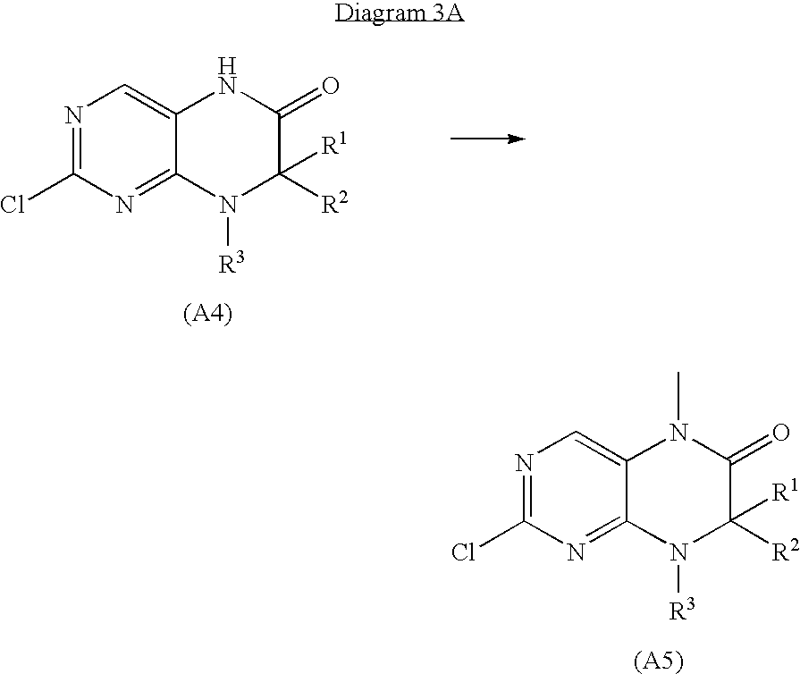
N1=C(Cl)N=C2C(=C1)NC(=O)C([R1])([R2])N2[R3].N1=C(Cl)N=C2C(=C1)N(C)C(=O)C([R1])([R2])N2[R3]
